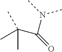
CC(C)(C(=O)N(C)C)C
